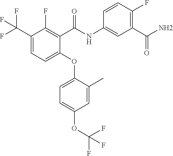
FC(C1=CC=C(OC2=CC=C(OC(F)(F)F)C=C2C)C(C(NC2=CC(C(N)=O)=C(F)C=C2)=O)=C1F)(F)F
